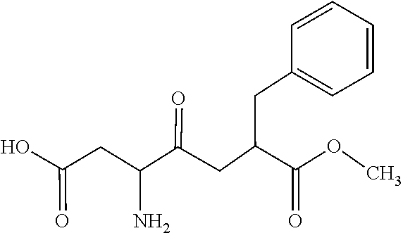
C(C(C(=O)OC)CC(C(N)CC(=O)O)=O)C1=CC=CC=C1
